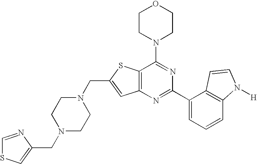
N1(CC2=CC3=C(S2)C(N2CCOCC2)=NC(C2=CC=CC4=C2C=CN4[H])=N3)CCN(CC2=CSC=N2)CC1
